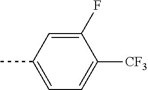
CC1=CC=C([CF3])C(F)=C1
